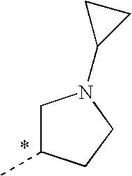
C1C(C)CCN1C1CC1
